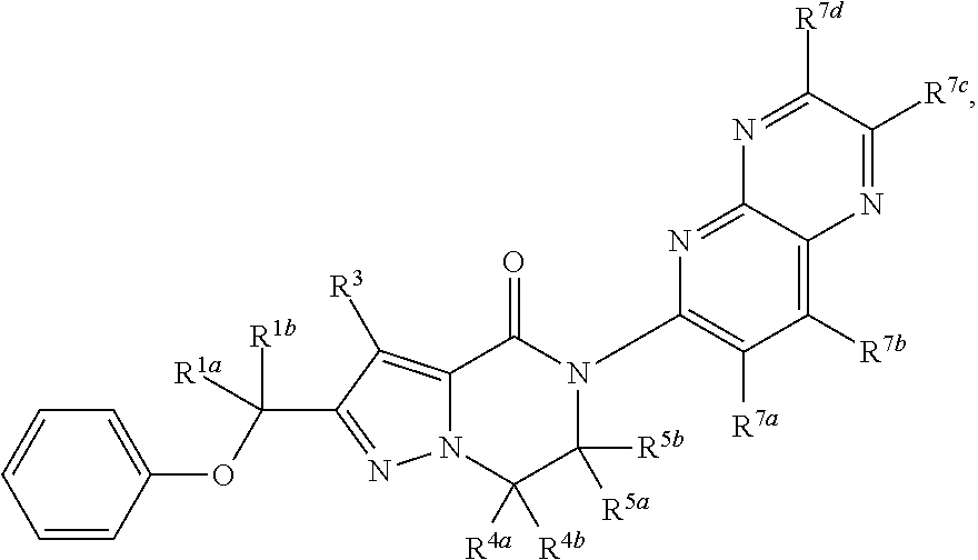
N12C(=C([R3])C(C([R1a])(OC3=CC=CC=C3)[R1b])=N1)C(=O)N(C1=C([R7a])C([R7b])=C3C(=N1)N=C([R7d])C([R7c])=N3)C([R5b])([R5a])C2([R4a])[R4b]
